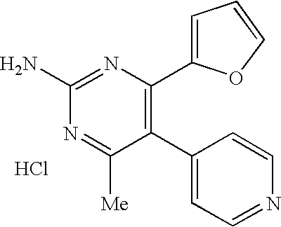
C1(C2=CC=NC=C2)=C(C2=CC=CO2)N=C(N)N=C1[Me].Cl
